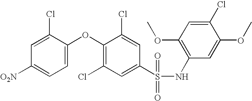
O(C1=C(Cl)C=C(S(NC2=C(OC)C=C(Cl)C(OC)=C2)(=O)=O)C=C1Cl)C1=CC=C([O2N])C=C1Cl
